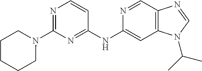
C1(N2CCCCC2)=NC=CC(NC2=CC3=C(C=N2)N=CN3C(C)C)=N1
